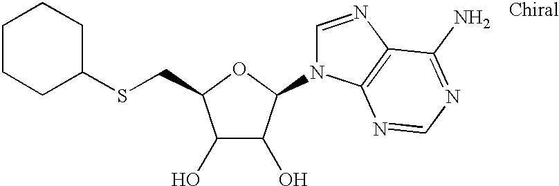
C1(O)C(O)C(N2C=NC3=C2N=CN=C3N)OC1CSC1CCCCC1
